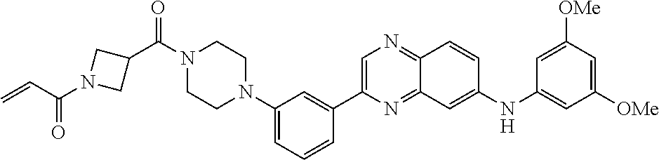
C1=C(C2=CC(N3CCN(C(C4CN(C(C=C)=O)C4)=O)CC3)=CC=C2)N=C2C(=N1)C=CC(NC1=CC([OMe])=CC([OMe])=C1)=C2
